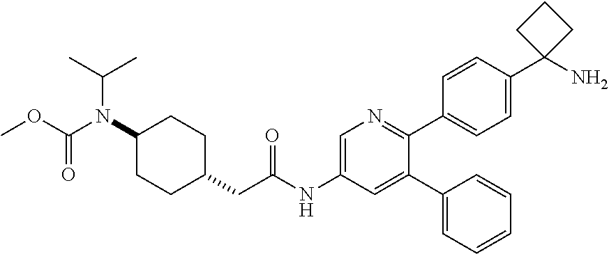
C1(N(C(OC)=O)C(C)C)CCC(CC(NC2=CN=C(C3=CC=C(C4(N)CCC4)C=C3)C(C3=CC=CC=C3)=C2)=O)CC1
